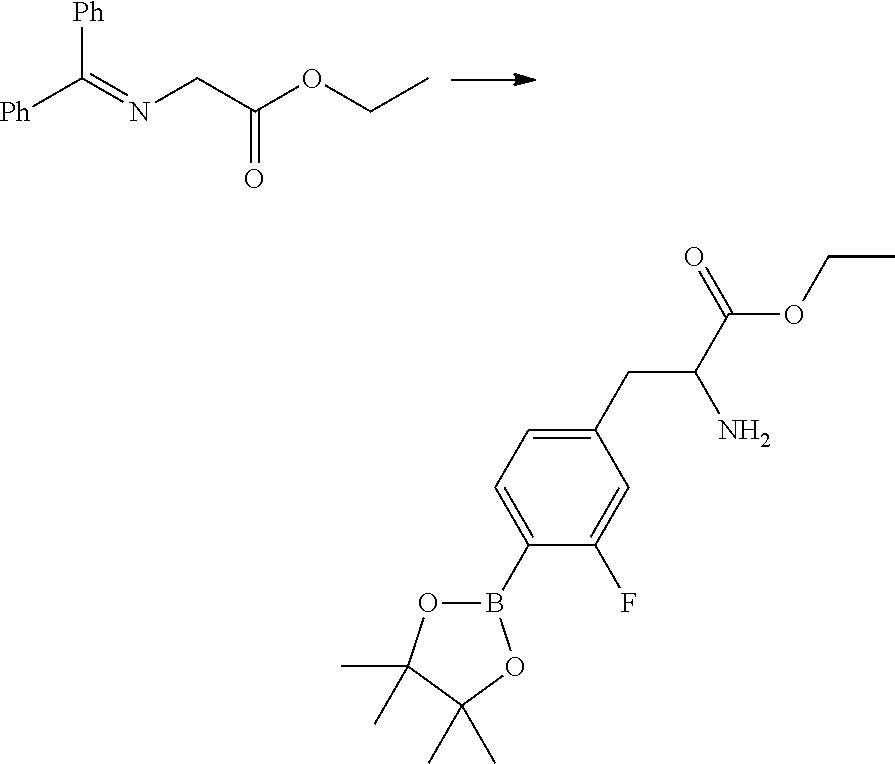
[Ph]C(=NCC(OCC)=O)[Ph].B1(C2=CC=C(CC(C(OCC)=O)N)C=C2F)OC(C)(C)C(C)(C)O1
